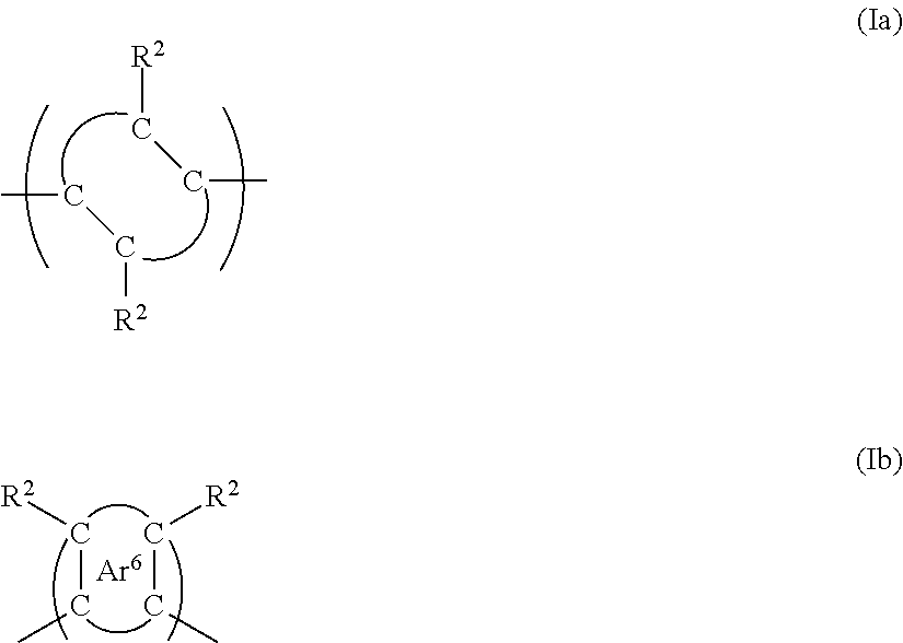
C(CC)[R2].C(C[R2])C.C(CC)[R2].C(C[R2])C
